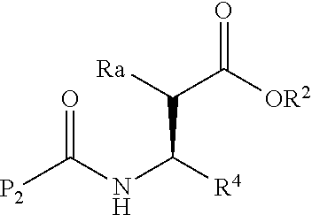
C(NC(C([Ra])C([OR2])=O)[R4])([P2])=O
